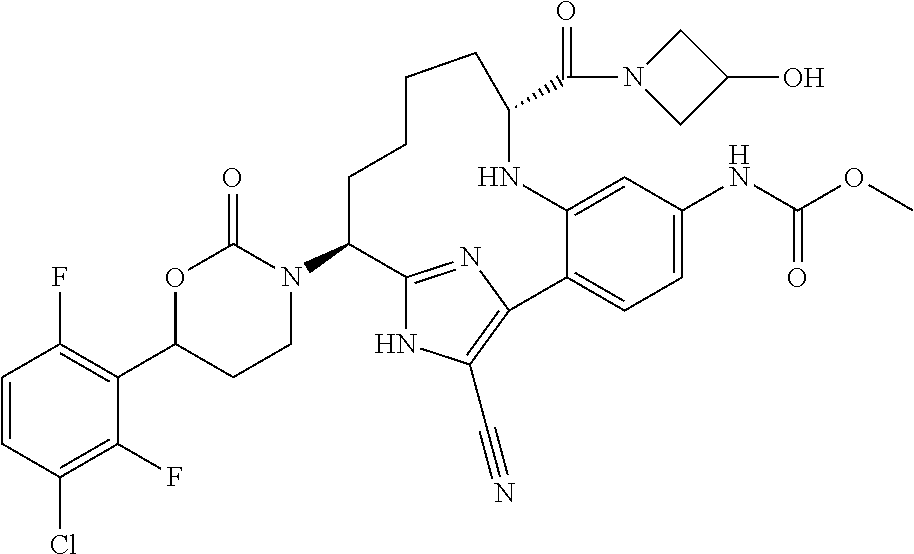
C1=CC(Cl)=C(F)C(C2CCN(C3C4=NC(=C(C#N)N4)C4=CC=C(NC(=O)OC)C=C4NC(C(=O)N4CC(O)C4)CCCC3)C(=O)O2)=C1F
